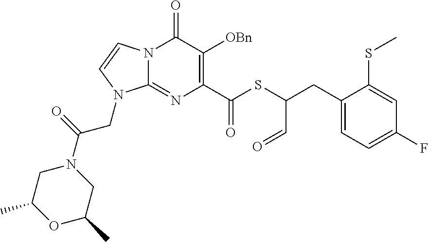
N12C(=NC(C(SC(CC3=CC=C(F)C=C3SC)C=O)=O)=C([OBn])C1=O)N(CC(N1CC(C)OC(C)C1)=O)C=C2
